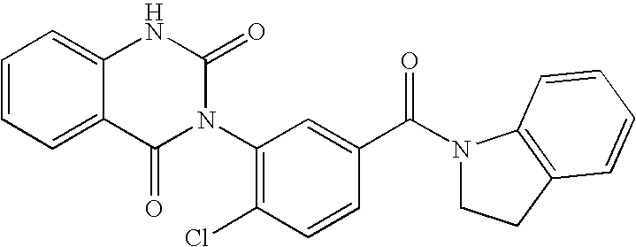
C12=CC=CC=C1NC(=O)N(C1=C(Cl)C=CC(C(N3CCC4=C3C=CC=C4)=O)=C1)C2=O
